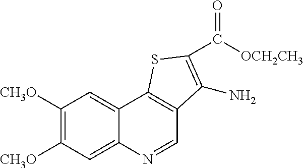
C1([CH3O])=C([CH3O])C=C2C(=C1)C1=C(C=N2)C(N)=C(C([OCH2CH3])=O)S1
